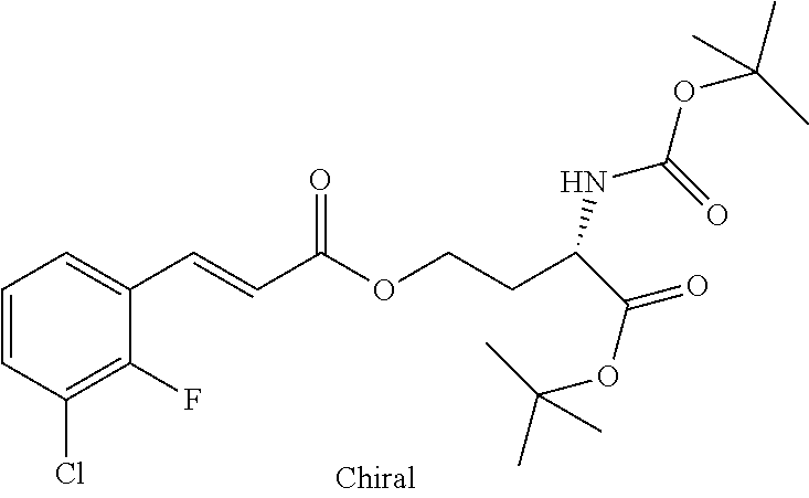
C1=CC(Cl)=C(F)C(C=CC(OCCC(C(=O)OC(C)(C)C)NC(OC(C)(C)C)=O)=O)=C1
